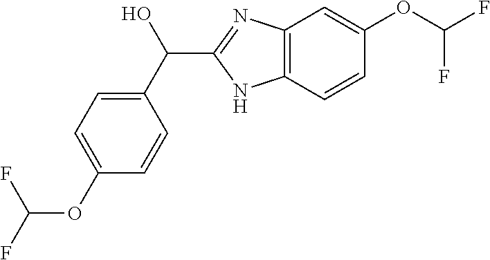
C12=C(C=CC(OC(F)F)=C1)NC(C(C1=CC=C(OC(F)F)C=C1)O)=N2
